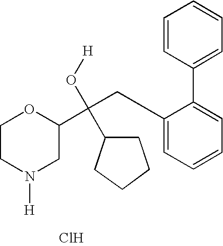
C1CN([H])CC(C(CC2=CC=CC=C2C2=CC=CC=C2)(C2CCCC2)O[H])O1.Cl
